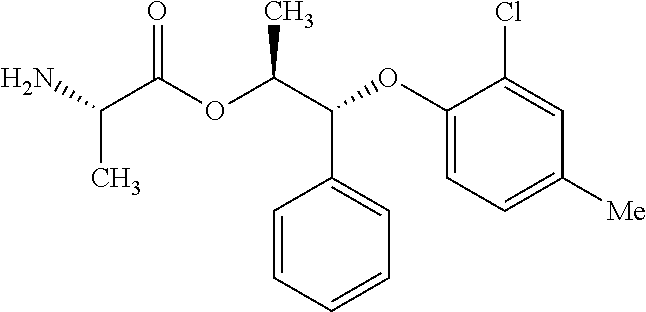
CC(C(=O)OC(C(C1=CC=CC=C1)OC1=CC=C([Me])C=C1Cl)C)N
